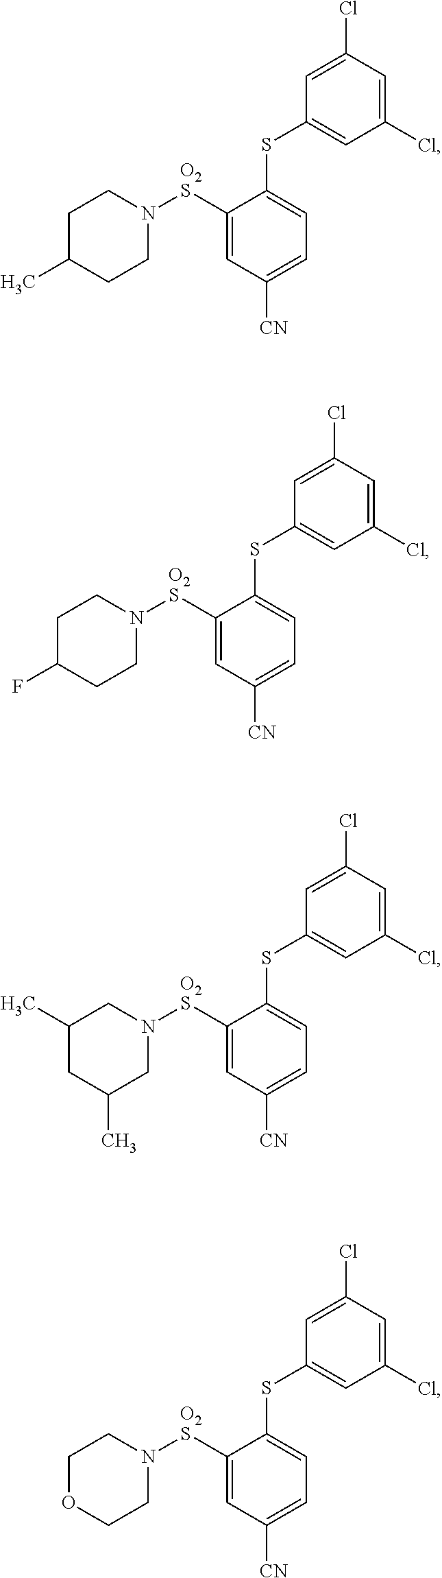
C1C(C)CCN([O2S]C2=CC([CN])=CC=C2SC2=CC(Cl)=CC(Cl)=C2)C1.C1C(F)CCN([O2S]C2=CC([CN])=CC=C2SC2=CC(Cl)=CC(Cl)=C2)C1.C1(C)CC(C)CN([O2S]C2=CC([CN])=CC=C2SC2=CC(Cl)=CC(Cl)=C2)C1.C1OCCN([O2S]C2=CC([CN])=CC=C2SC2=CC(Cl)=CC(Cl)=C2)C1
